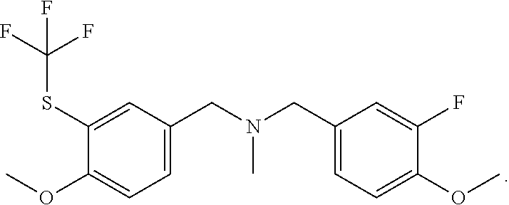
FC(F)(F)SC1=CC(CN(CC2=CC=C(OC)C(F)=C2)C)=CC=C1OC
